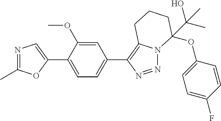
N1=C(C)OC(C2=CC=C(C3=C4N(N=N3)C(OC3=CC=C(F)C=C3)(C(O)(C)C)CCC4)C=C2OC)=C1
